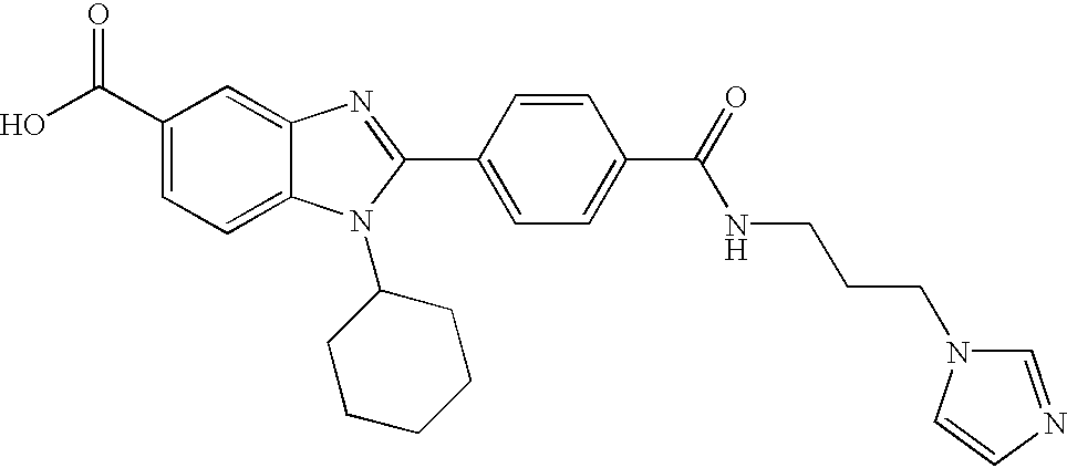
C1(C(O)=O)=CC=C2C(=C1)N=C(C1=CC=C(C(=O)NCCCN3C=NC=C3)C=C1)N2C1CCCCC1
